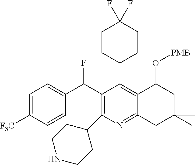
C1(C(C2=CC=C([F3C])C=C2)F)=C(C2CCNCC2)N=C2C(=C1C1CCC(F)(F)CC1)C(O[PMB])CC(C)(C)C2
